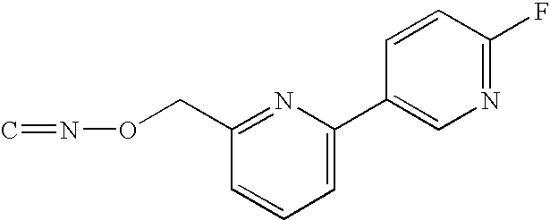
C1=C(C2=CN=C(F)C=C2)N=C(CON=C)C=C1
